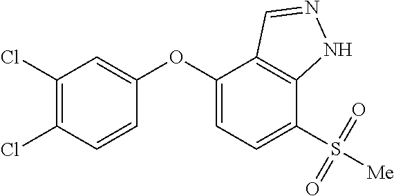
C1(Cl)=C(Cl)C=CC(OC2=CC=C(S([Me])(=O)=O)C3=C2C=NN3)=C1
